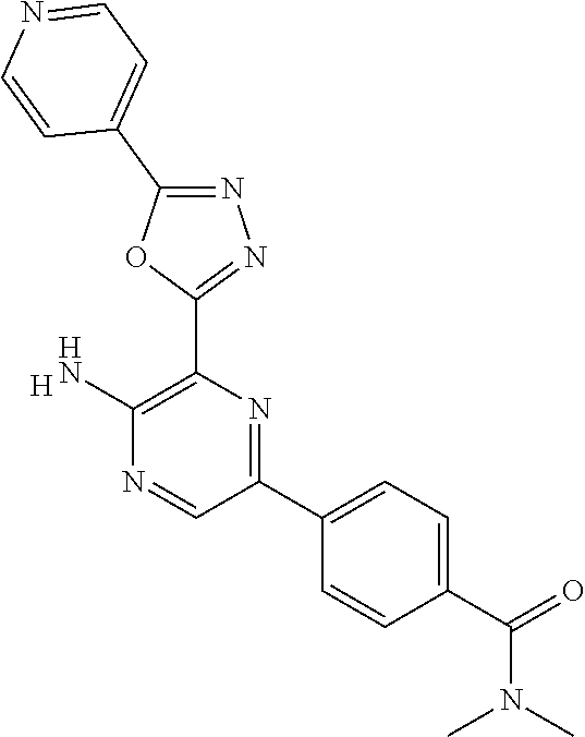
[H].C1(N)=C(C2=NN=C(C3=CC=NC=C3)O2)N=C(C2=CC=C(C(=O)N(C)C)C=C2)C=N1
